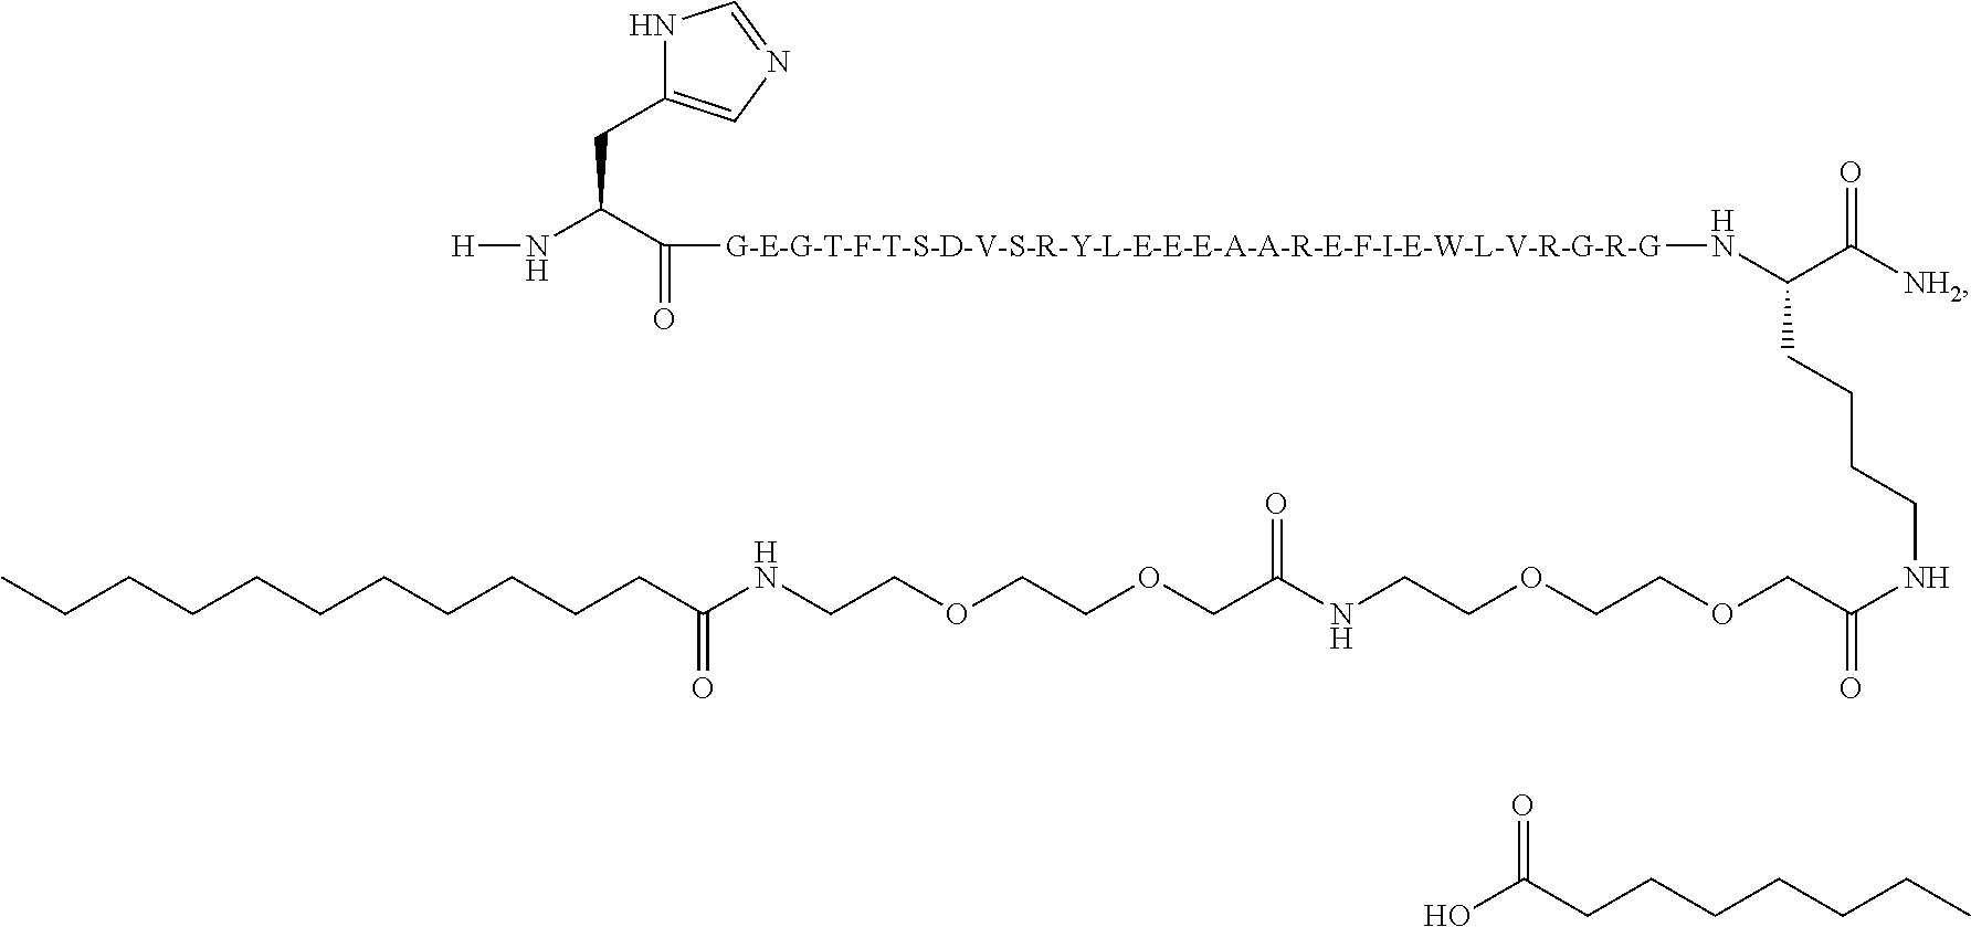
N1C(CC(N[H])C([G-E-G-T-F-T-S-D-V-S-R-Y-L-E-E-E-A-A-R-E-F-I-E-W-L-V-R-G-R-G]NC(C([NH2])=O)CCCCNC(COCCOCCNC(COCCOCCNC(CCCCCCCCCCC)=O)=O)=O)=O)=CN=C1.C(CCCCCC(O)=O)C
